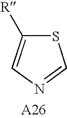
S1C([R])=CN=C1
